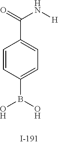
C1=CC(B(O)O)=CC=C1C(=O)N[H]
